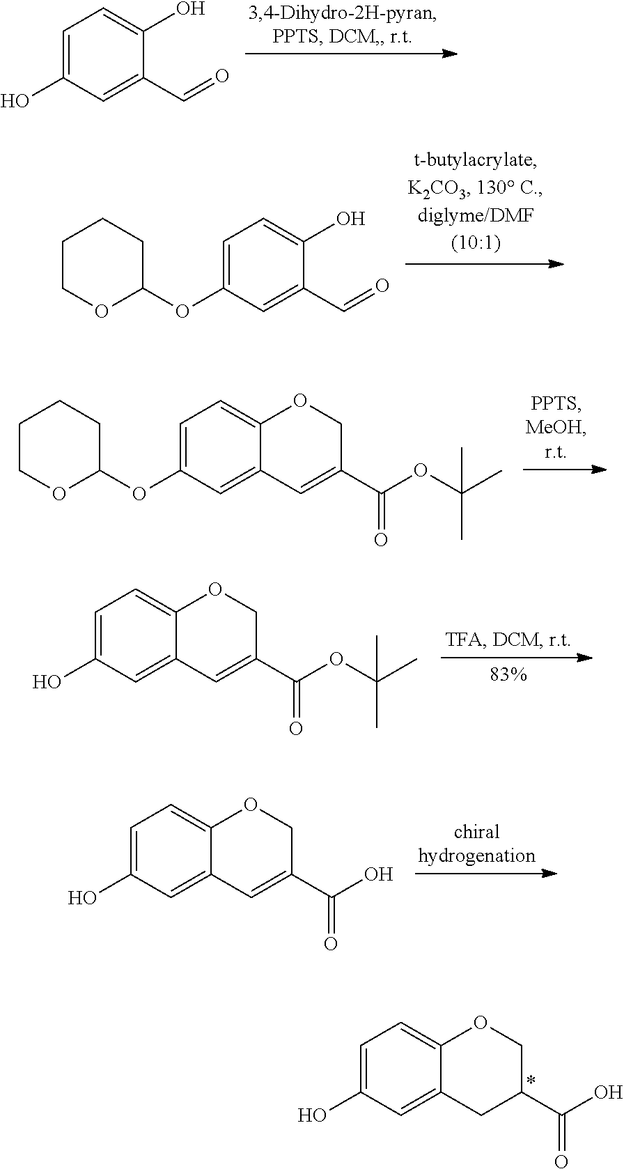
OC1=CC=C2C(=C1)C=C(C(O)=O)CO2.OC1=CC=C2C(=C1)CC(C(O)=O)CO2.OC1=CC=C2C(=C1)C=C(C(OC(C)(C)C)=O)CO2.O(C1=CC=C2C(=C1)C=C(C(OC(C)(C)C)=O)CO2)C1CCCCO1.O(C1=CC=C(O)C(C=O)=C1)C1CCCCO1.OC1=CC=C(O)C(C=O)=C1
